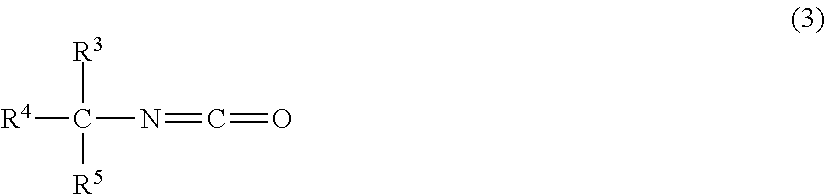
C(N=C=O)([R4])([R3])[R5]
